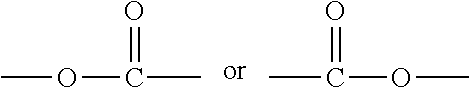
COC(=O)C.CC(=O)OC
